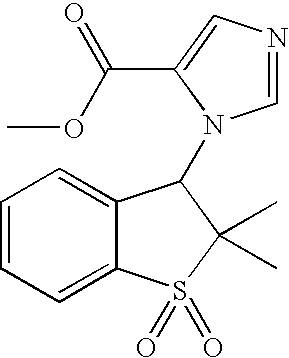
C1=CC=C2C(=C1)C(N1C=NC=C1C(=O)OC)C(C)(C)S2(=O)=O
